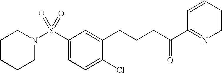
N1(S(C2=CC=C(Cl)C(CCCC(=O)C3=NC=CC=C3)=C2)(=O)=O)CCCCC1
